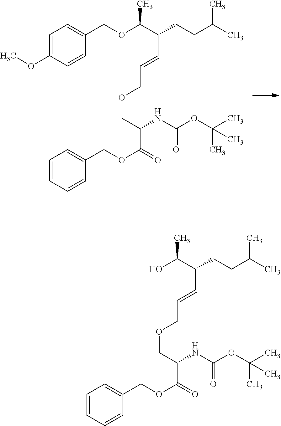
C1=CC=CC(COC(=O)C(COCC=CC(CCC(C)C)C(OCC2=CC=C(OC)C=C2)C)NC(OC(C)(C)C)=O)=C1.C1=CC=CC(COC(=O)C(COCC=CC(CCC(C)C)C(O)C)NC(OC(C)(C)C)=O)=C1
